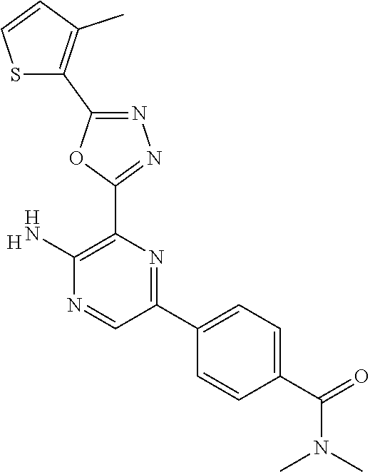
[H].C1(N)=C(C2=NN=C(C3=C(C)C=CS3)O2)N=C(C2=CC=C(C(=O)N(C)C)C=C2)C=N1
